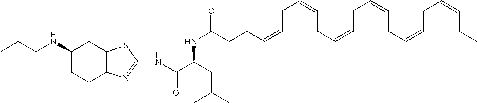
N(C(=O)C(NC(CCC=CCC=CCC=CCC=CCC=CCC=CCC)=O)CC(C)C)C1=NC2=C(CC(NCCC)CC2)S1
